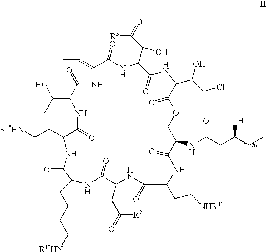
C1(C(O)C)C(=O)NC(=CC)C(=O)NC(C(O)C([R3])=O)C(=O)NC(C(O)CCl)C(=O)OCC(NC(CC(CC)O)=O)C(=O)NC(CC[NHR1])C(=O)NC(CC([R2])=O)C(=O)NC(CCCC[R1HN])C(=O)NC(CC[R1HN])C(=O)N1
